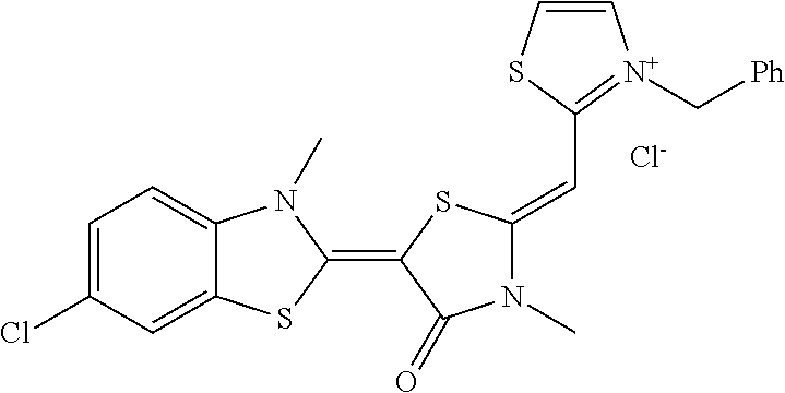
[Cl-].C1=C(Cl)C=C2C(=C1)N(C)C(=C1C(=O)N(C)C(=CC3=[N+](C[Ph])C=CS3)S1)S2
